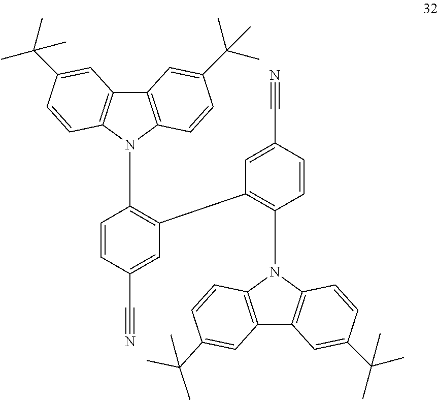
C1(C2=C(N3C4=C(C5=C3C=CC(C(C)(C)C)=C5)C=C(C(C)(C)C)C=C4)C=CC(C#N)=C2)=C(N2C3=C(C4=C2C=CC(C(C)(C)C)=C4)C=C(C(C)(C)C)C=C3)C=CC(C#N)=C1
